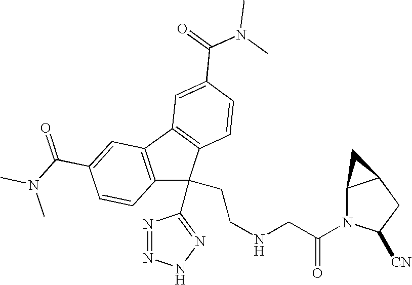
N1=NNN=C1C1(CCNCC(=O)N2C3C(CC2[CN])C3)C2=C(C3=C1C=CC(C(=O)N(C)C)=C3)C=C(C(N(C)C)=O)C=C2
